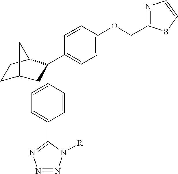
C1C2CC(C3=CC=C(OCC4=NC=CS4)C=C3)(C3=CC=C(C4=NN=NN4[R])C=C3)C(C1)C2
